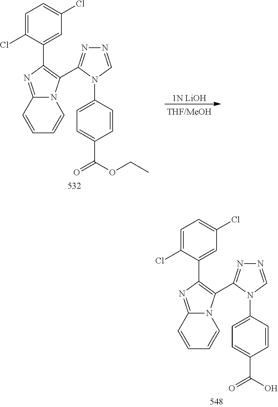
N12C(=NC(C3=CC(Cl)=CC=C3Cl)=C1C1=NN=CN1C1=CC=C(C(OCC)=O)C=C1)C=CC=C2.[1N LiOH].N12C(=NC(C3=CC(Cl)=CC=C3Cl)=C1C1=NN=CN1C1=CC=C(C(O)=O)C=C1)C=CC=C2
